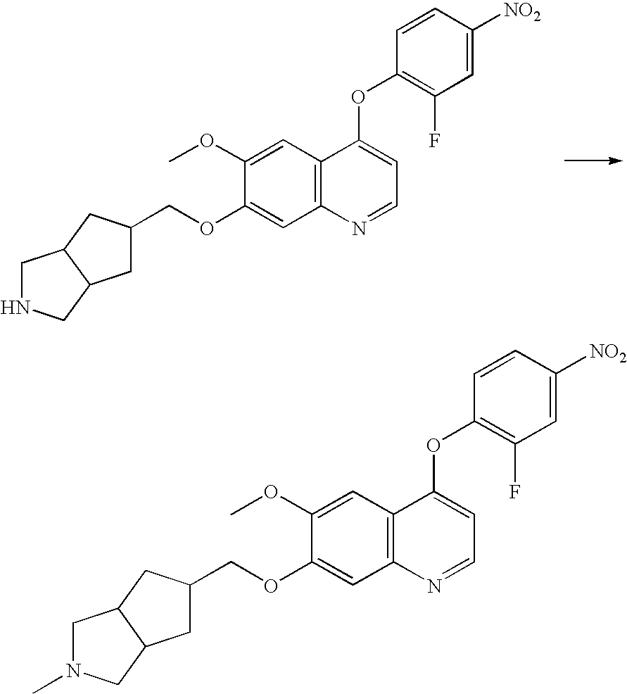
C(OC1=CC2=C(C=C1OC)C(OC1=C(F)C=C([NO2])C=C1)=CC=N2)C1CC2CNCC2C1.C1(OCC2CC3CN(C)CC3C2)=CC2=C(C=C1OC)C(OC1=C(F)C=C([NO2])C=C1)=CC=N2
